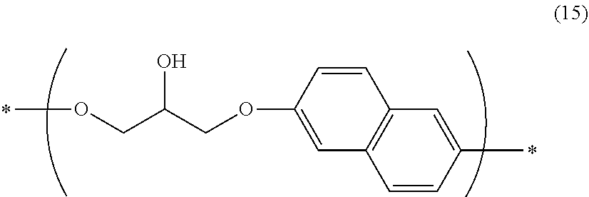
O(CC(COC1=CC2=C(C=C1)C=C(C)C=C2)O)C
